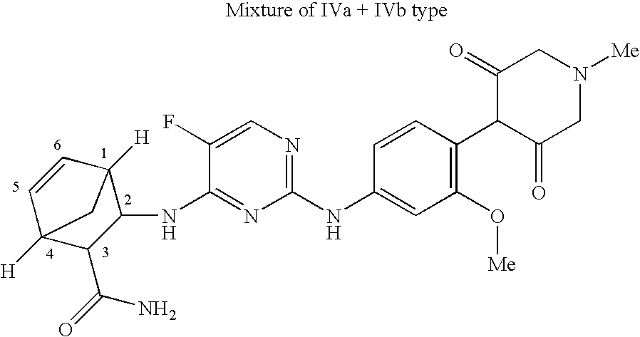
C1(NC2=CC(O[Me])=C(C3C(=O)CN([Me])CC3=O)C=C2)=NC=C(F)C(NC2C3([H])C=CC([H])(C2C(=O)N)C3)=N1
